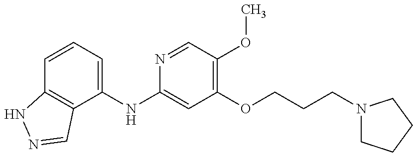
C1=CC=C(NC2=CC(OCCCN3CCCC3)=C(OC)C=N2)C2=C1NN=C2
